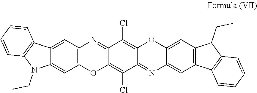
C12=CC3=C(C=C1N(CC)C1=C2C=CC=C1)OC1=C(Cl)C2=NC4=CC5=C(C=C4OC2=C(Cl)C1=N3)C(CC)C1=C5C=CC=C1
